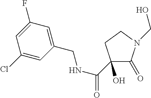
C1=C(F)C=C(CNC(C2(O)C(=O)N(CO)CC2)=O)C=C1Cl
